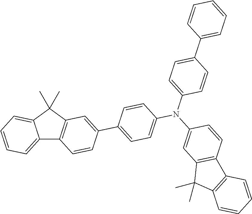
C12=CC=CC=C1C(C)(C)C1=C2C=CC(C2=CC=C(N(C3=CC=C(C4=CC=CC=C4)C=C3)C3=CC4=C(C=C3)C3=C(C4(C)C)C=CC=C3)C=C2)=C1
